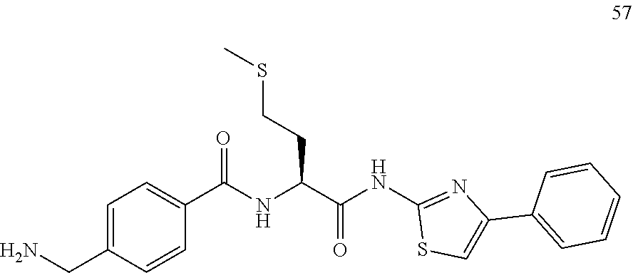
C1=CC(C(NC(C(=O)NC2=NC(C3=CC=CC=C3)=CS2)CCSC)=O)=CC=C1CN
